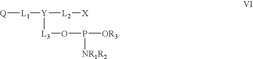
[Q][L1][Y]([L2][X])[L3]OP([OR3])[NR1R2]
